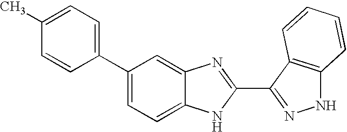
C1(C2=CC=C3C(=C2)N=C(C2=NNC4=C2C=CC=C4)N3)=CC=C(C)C=C1
